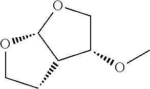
O1CCC2C1OCC2OC
